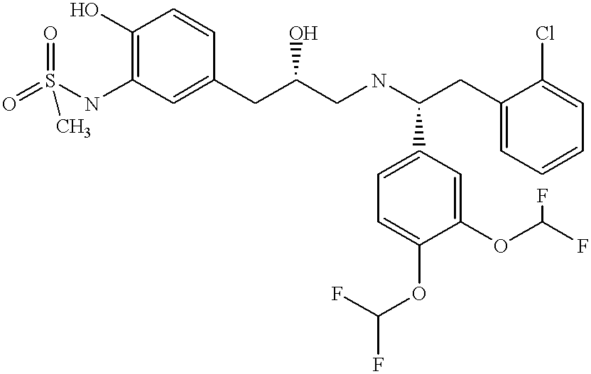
C1(O)=C(NS(=O)(=O)C)C=C(CC(CNC(CC2=CC=CC=C2Cl)C2=CC=C(OC(F)F)C(OC(F)F)=C2)O)C=C1
